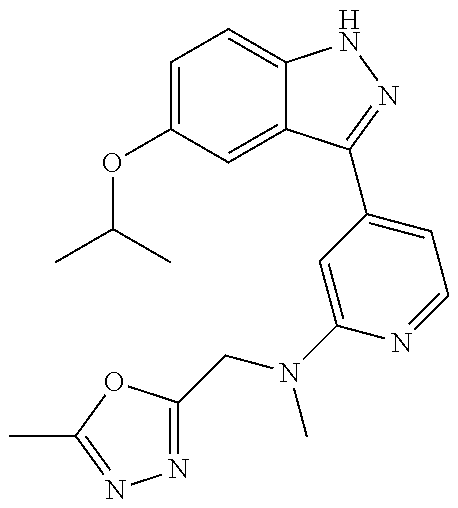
CC(C)OC1=CC=C2C(=C1)C(C1=CC=NC(N(CC3=NN=C(C)O3)C)=C1)=NN2
